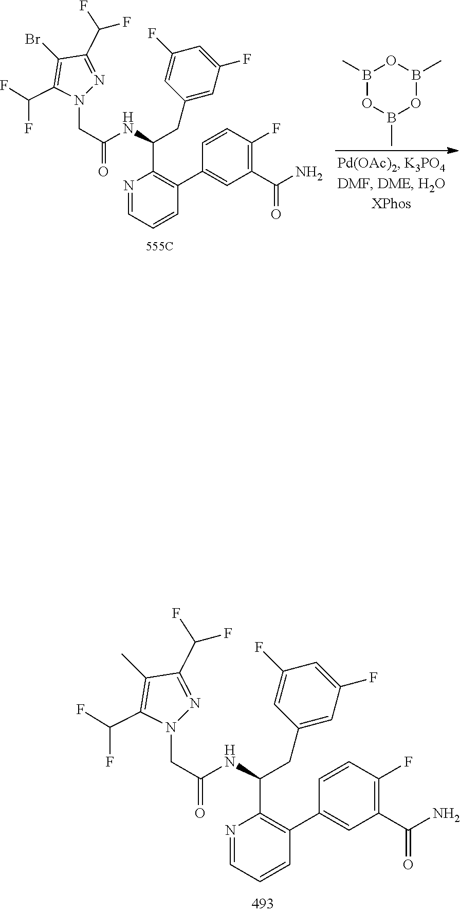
N1=CC=CC(C2=CC(C(N)=O)=C(F)C=C2)=C1C(NC(CN1N=C(C(F)F)C(C)=C1C(F)F)=O)CC1=CC(F)=CC(F)=C1.N1=CC=CC(C2=CC(C(N)=O)=C(F)C=C2)=C1C(NC(CN1N=C(C(F)F)C(Br)=C1C(F)F)=O)CC1=CC(F)=CC(F)=C1.B1(C)OB(C)OB(C)O1
